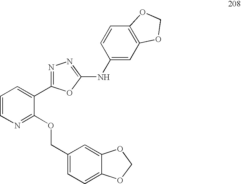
C1=CN=C(OCC2=CC=C3C(=C2)OCO3)C(C2=NN=C(NC3=CC4=C(C=C3)OCO4)O2)=C1
